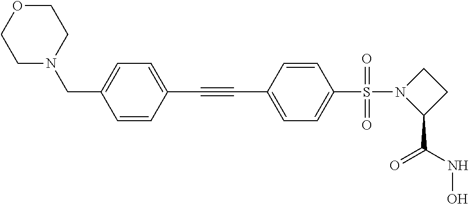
C1OCCN(CC2=CC=C(C#CC3=CC=C(S(N4C(C(NO)=O)CC4)(=O)=O)C=C3)C=C2)C1
